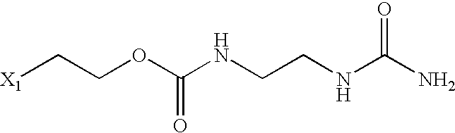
[X1]CCOC(NCCNC(=O)N)=O
